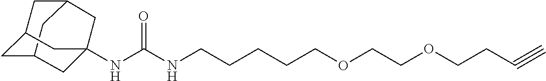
C12CC3CC(C1)CC(NC(NCCCCCOCCOCCC#C)=O)(C3)C2
